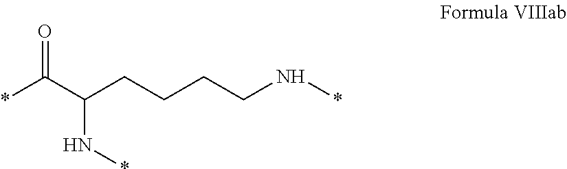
*C(C(N*)CCCCN*)=O
